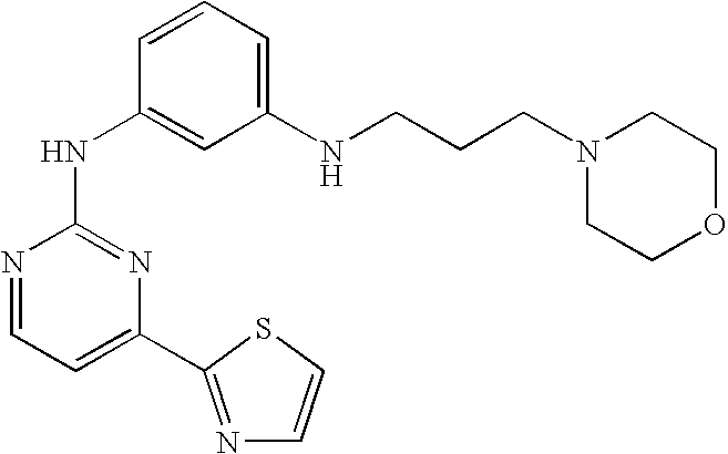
N1=CC=C(C2=NC=CS2)N=C1NC1=CC(NCCCN2CCOCC2)=CC=C1
